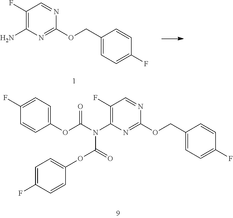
C1(F)=C(N)N=C(OCC2=CC=C(F)C=C2)N=C1.C1(F)=C(N(C(OC2=CC=C(F)C=C2)=O)C(OC2=CC=C(F)C=C2)=O)N=C(OCC2=CC=C(F)C=C2)N=C1
